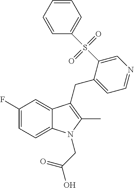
C1(F)=CC=C2C(=C1)C(CC1=CC=NC=C1S(C1=CC=CC=C1)(=O)=O)=C(C)N2CC(O)=O
